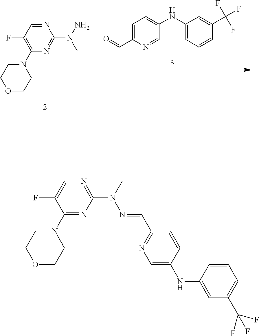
N1(C2=NC(N(N=CC3=NC=C(NC4=CC(C(F)(F)F)=CC=C4)C=C3)C)=NC=C2F)CCOCC1.C1=C(C=O)N=CC(NC2=CC=CC(C(F)(F)F)=C2)=C1.N1=CC(F)=C(N2CCOCC2)N=C1N(C)N
